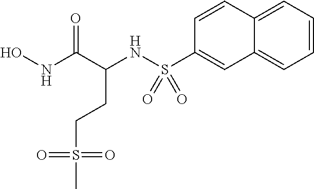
N(C(CCS(=O)(C)=O)C(NO)=O)S(C1=CC2=CC=CC=C2C=C1)(=O)=O
